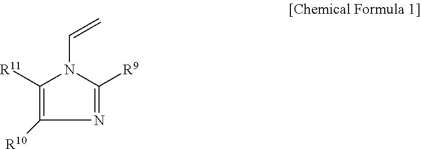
C1([R11])=C([R10])N=C([R9])N1C=C
